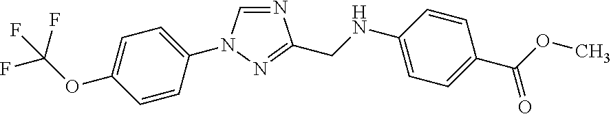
C1=C(OC(F)(F)F)C=CC(N2C=NC(CNC3=CC=C(C(OC)=O)C=C3)=N2)=C1
